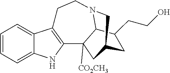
C1=CC=C2C(=C1)C1=C(N2)C2([CO2CH3])C3N(CC1)CC(C2)CC3CCO
